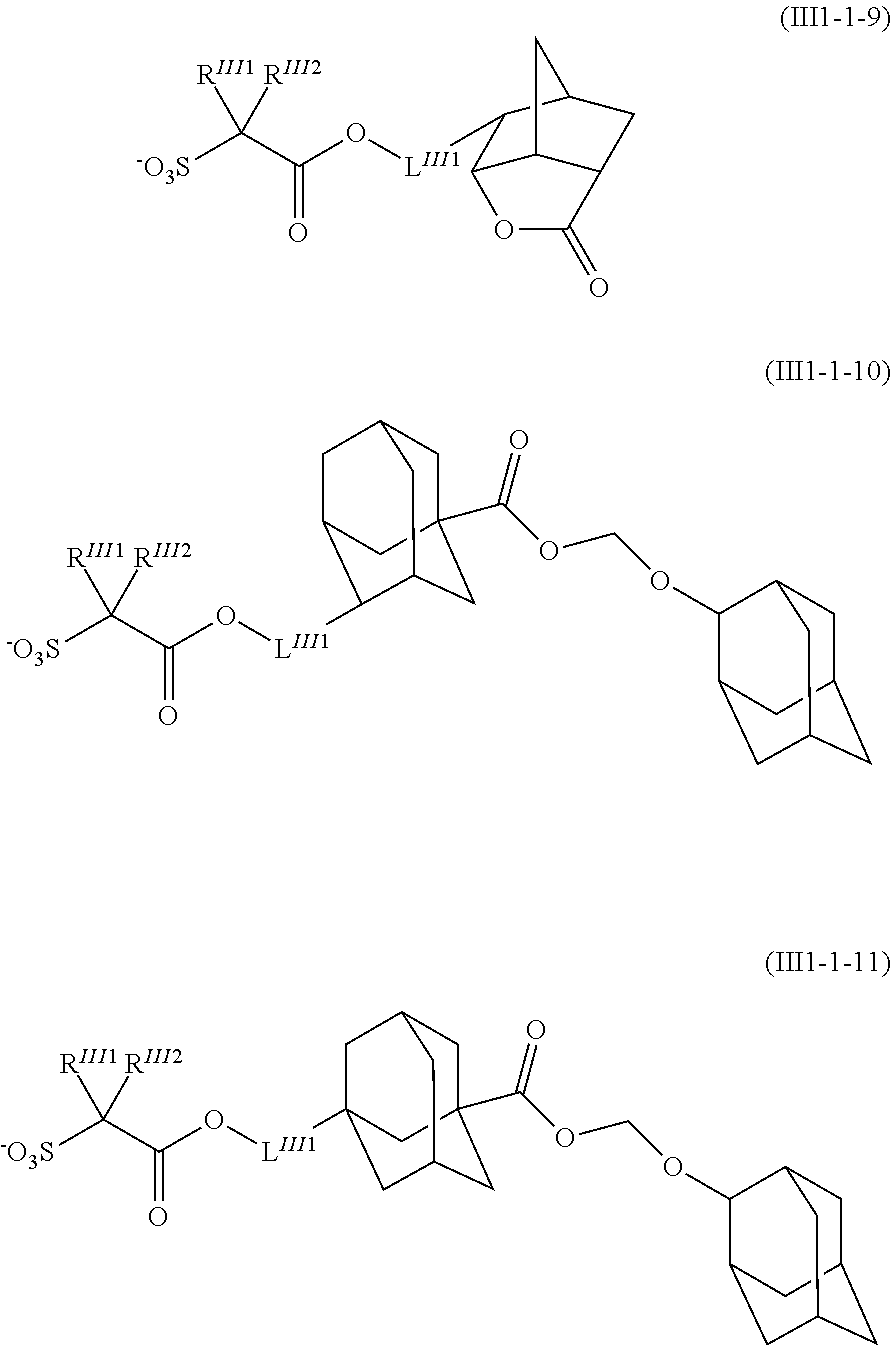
[-O3S]C(C(O[LIII1]C1C2C3C(CC1C3)C(=O)O2)=O)([RIII1])[RIII2].[-O3S]C(C(O[LIII1]C1C2CC3CC(C(OCOC4C5CC6CC(CC4C6)C5)=O)(CC1C3)C2)=O)([RIII1])[RIII2].[-O3S]C(C(O[LIII1]C12CC3CC(C(OCOC4C5CC6CC(CC4C6)C5)=O)(CC(C1)C3)C2)=O)([RIII1])[RIII2]
